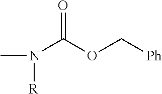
CN(C(OC[Ph])=O)[R]
